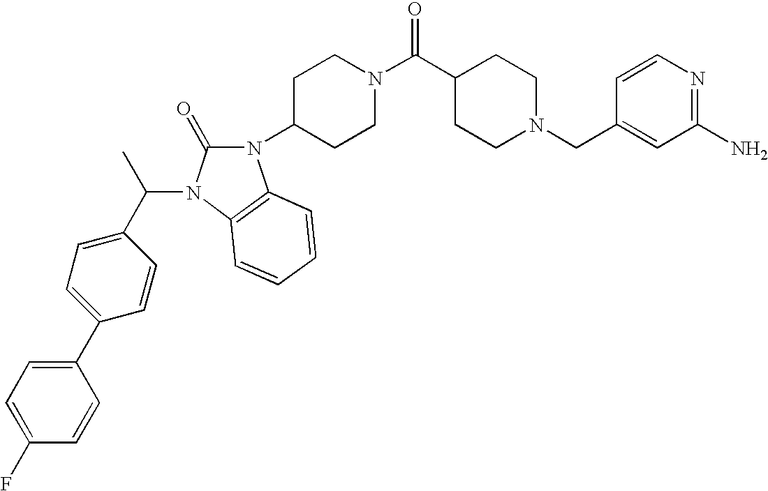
C1(N)=NC=CC(CN2CCC(C(N3CCC(N4C(=O)N(C(C5=CC=C(C6=CC=C(F)C=C6)C=C5)C)C5=C4C=CC=C5)CC3)=O)CC2)=C1
